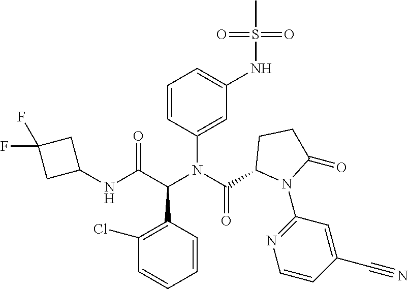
C1=CC(N(C(C2N(C3=NC=CC(C#N)=C3)C(=O)CC2)=O)C(C(NC2CC(F)(F)C2)=O)C2=C(Cl)C=CC=C2)=CC(NS(C)(=O)=O)=C1
